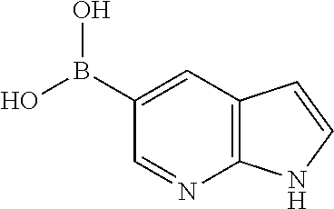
C1=C(B(O)O)C=NC2=C1C=CN2
